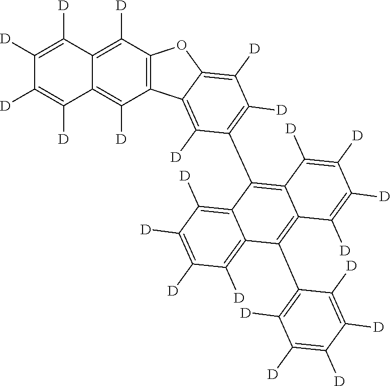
C1([D])=C([D])C2=C([D])C3=C(C([D])=C2C([D])=C1[D])C1=C([D])C(C2=C4C(=C(C5=C([D])C([D])=C([D])C([D])=C5[D])C5=C([D])C([D])=C([D])C([D])=C25)C([D])=C([D])C([D])=C4[D])=C([D])C([D])=C1O3
